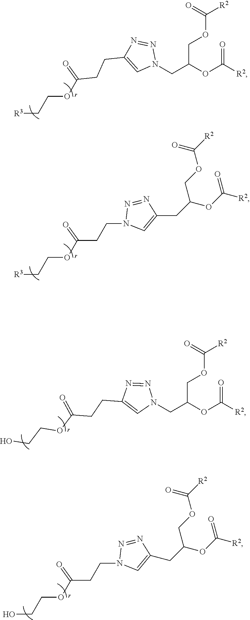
O(C(=O)[R2])CC(CN1N=NC(CCC(OCC[R3])=O)=C1)OC([R2])=O.O(C(=O)[R2])CC(CN1N=NC(CCC(OCCO)=O)=C1)OC([R2])=O.C(C(OCC[R3])=O)CN1N=NC(CC(OC([R2])=O)COC([R2])=O)=C1.C(C(OCCO)=O)CN1N=NC(CC(OC([R2])=O)COC([R2])=O)=C1
